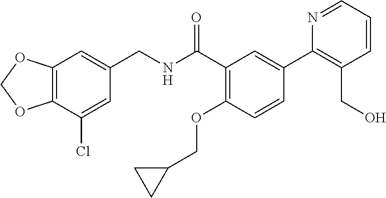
C1=C(Cl)C2=C(C=C1CNC(C1=C(OCC3CC3)C=CC(C3=C(CO)C=CC=N3)=C1)=O)OCO2
